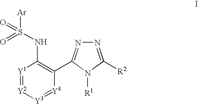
[Y1]1=[Y2][Y3]=[Y4]C(C2=NN=C([R2])N2[R1])=C1NS([Ar])(=O)=O
